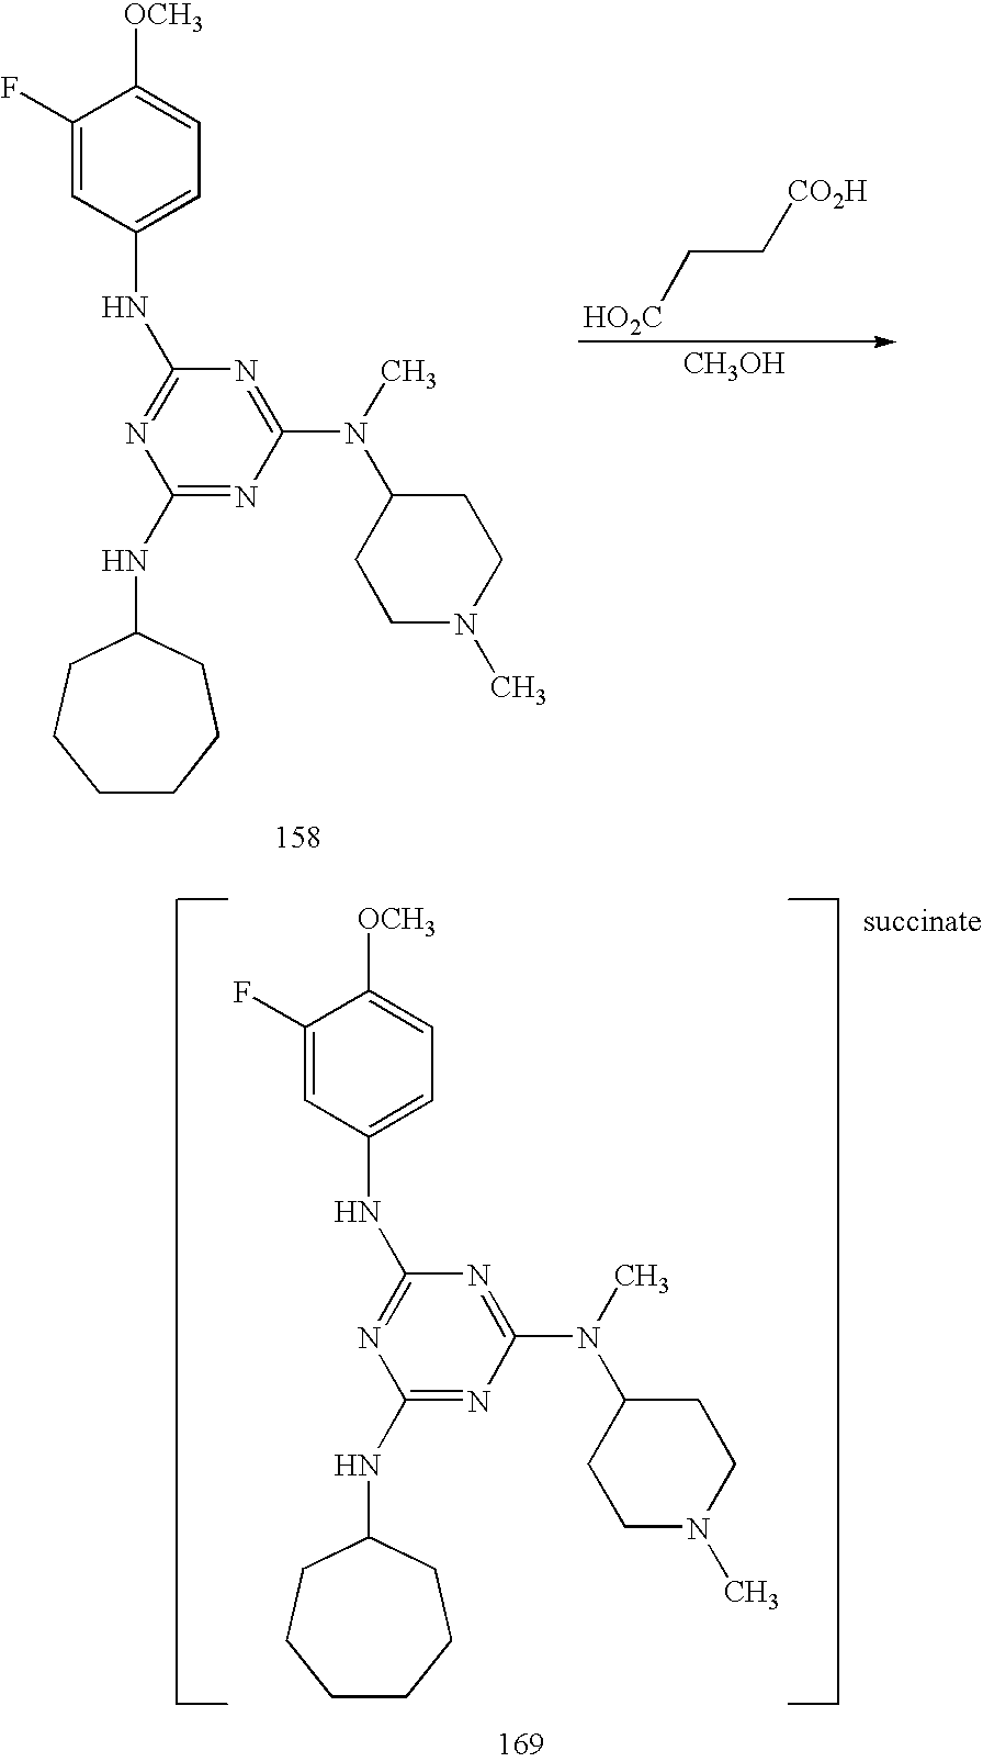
C1(F)=CC(NC2=NC(NC3CCCCCC3)=NC(N(C)C3CCN(C)CC3)=N2)=CC=C1[OCH3].C1(F)=CC(NC2=NC(NC3CCCCCC3)=NC(N(C)C3CCN(C)CC3)=N2)=CC=C1[OCH3].[CH3OH].[HO2C]CC[CO2H]
